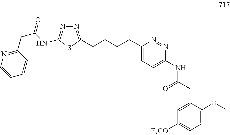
C1=CN=C(CC(NC2=NN=C(CCCCC3=CC=C(NC(CC4=CC([F3CO])=CC=C4OC)=O)N=N3)S2)=O)C=C1
